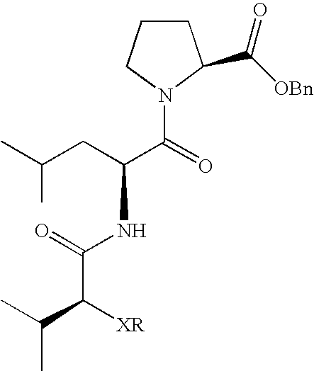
C1CCN(C(=O)C(CC(C)C)NC(C(C(C)C)[XR])=O)C1C([OBn])=O
